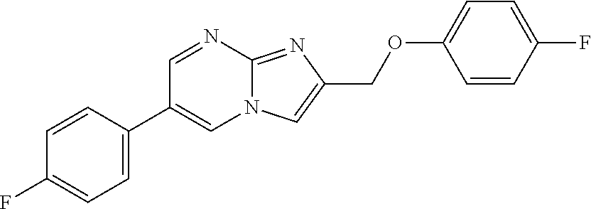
C1=CC(C2=CN3C(=NC(COC4=CC=C(F)C=C4)=C3)N=C2)=CC=C1F
